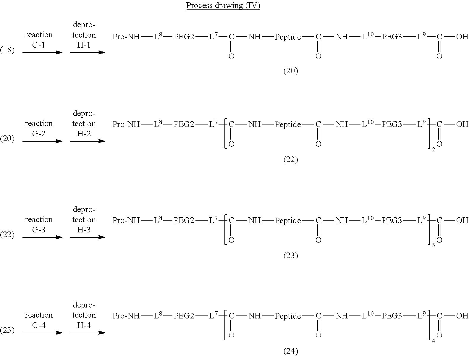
[Pro-NH][L8][PEG2][L7]C(=O)N[Peptide]C(=O)N[L10][PEG3][L9]C(=O)O.[Pro-NH][L8][PEG2][L7]C(=O)N[Peptide]C(=O)N[L10][PEG3][L9]C(=O)O.[Pro-NH][L8][PEG2][L7]C(=O)N[Peptide]C(=O)N[L10][PEG3][L9]C(=O)O.[Pro-NH][L8][PEG2][L7]C(=O)N[Peptide]C(=O)N[L10][PEG3][L9]C(=O)O
